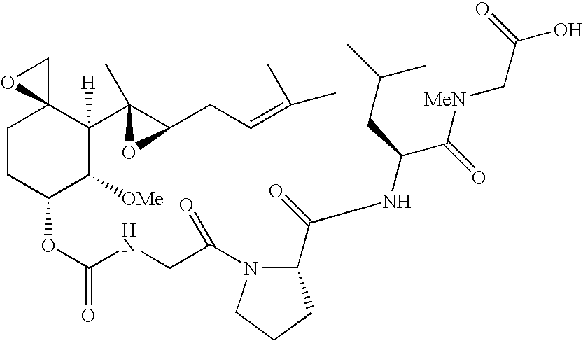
C1CC(OC(NCC(=O)N2C(C(NC(C([MeN]CC(O)=O)=O)CC(C)C)=O)CCC2)=O)C([OMe])C([H])(C2(C)C(CC=C(C)C)O2)C12CO2
